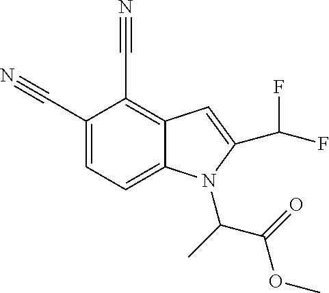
C1(C#N)=CC=C2C(=C1C#N)C=C(C(F)F)N2C(C(OC)=O)C
